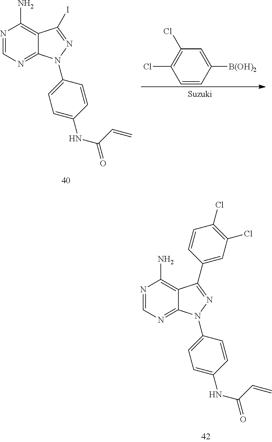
N1=CN=C2C(=C1N)C(I)=NN2C1=CC=C(NC(C=C)=O)C=C1.C1(Cl)=C(Cl)C=CC([B(OH)2])=C1.N1=CN=C2C(=C1N)C(C1=CC(Cl)=C(Cl)C=C1)=NN2C1=CC=C(NC(C=C)=O)C=C1
